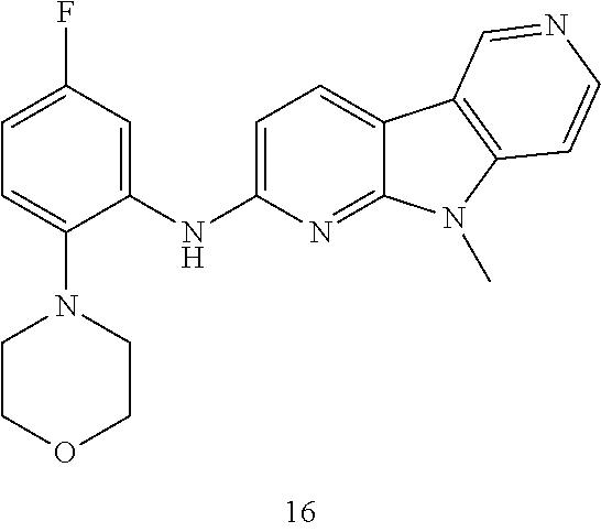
C1=C(NC2=CC(F)=CC=C2N2CCOCC2)N=C2C(=C1)C1=C(N2C)C=CN=C1
